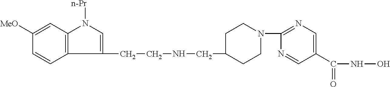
C1(CCNCC2CCN(C3=NC=C(C(NO)=O)C=N3)CC2)=CN([n-Pr])C2=C1C=CC([MeO])=C2
